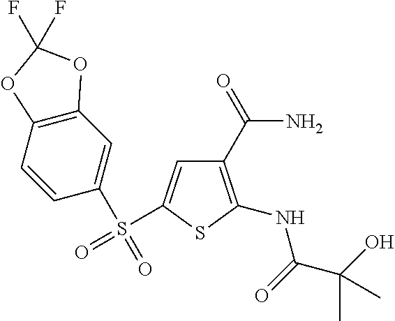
C1(C(N)=O)=C(NC(C(O)(C)C)=O)SC(S(=O)(C2=CC3=C(C=C2)OC(F)(F)O3)=O)=C1
